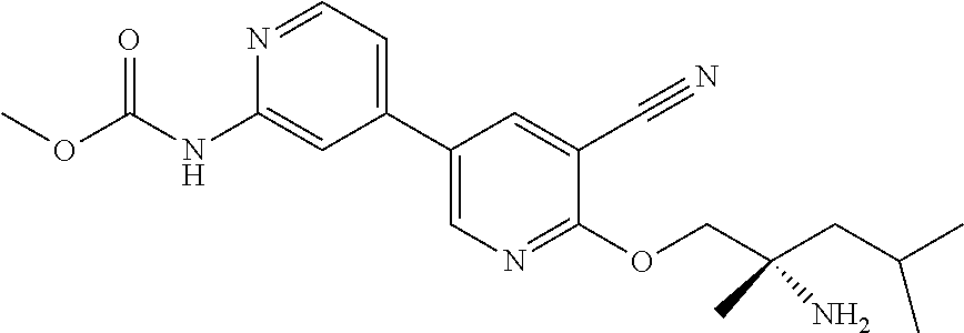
C1(C2=CC=NC(NC(OC)=O)=C2)=CN=C(OCC(CC(C)C)(N)C)C(C#N)=C1
